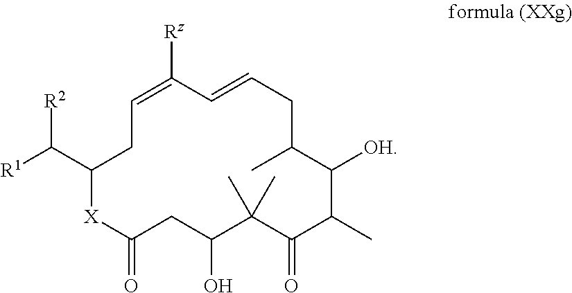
[X]1C(=O)CC(O)C(C)(C)C(=O)C(C)C([OH])C(C)CC=CC([Rz])=CCC1C([R1])[R2]
